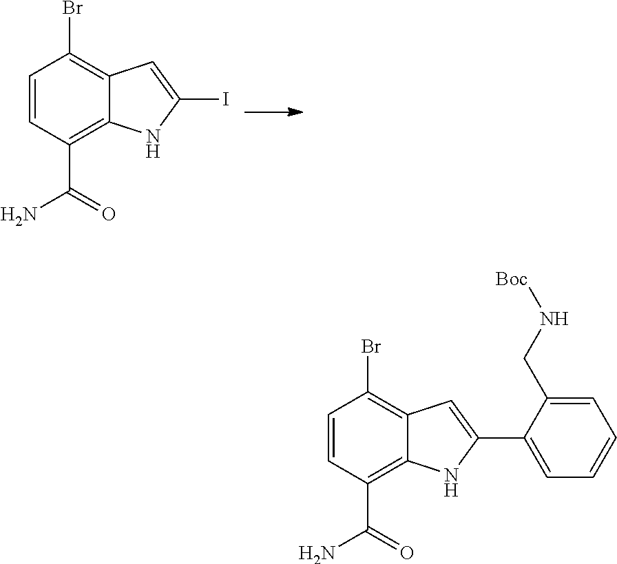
C1=CC(C(=O)N)=C2C(=C1Br)C=C(C1=CC=CC=C1CN[Boc])N2.C1=CC(C(=O)N)=C2C(=C1Br)C=C(I)N2
